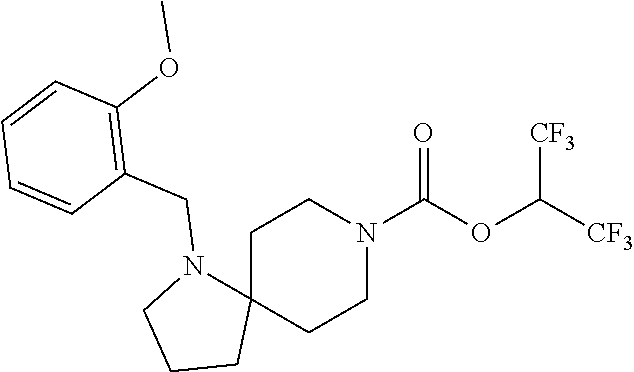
C1C2(CCN(C(OC([CF3])[CF3])=O)C1)N(CC1=C(OC)C=CC=C1)CCC2
